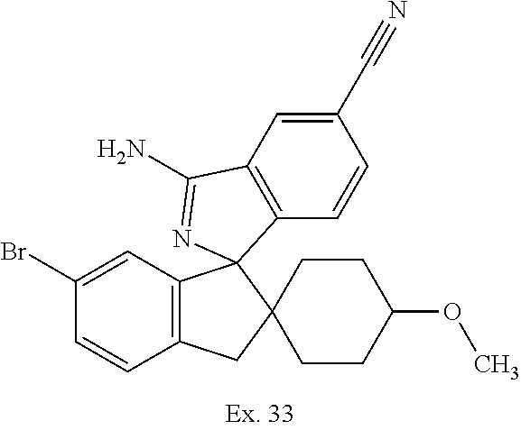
BrC1=CC2=C(C=C1)CC1(CCC(OC)CC1)C21C2=C(C=C(C#N)C=C2)C(N)=N1
